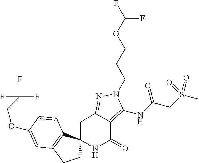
C1C2=NN(CCCOC(F)F)C(NC(CS(C)(=O)=O)=O)=C2C(=O)NC12CCC1=C2C=CC(OCC(F)(F)F)=C1
